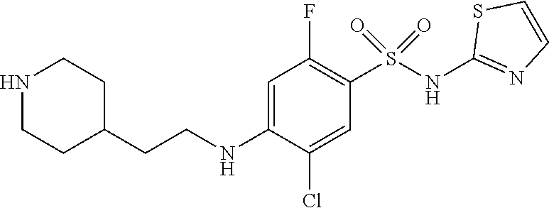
C1=C(NCCC2CCNCC2)C(Cl)=CC(S(NC2=NC=CS2)(=O)=O)=C1F
